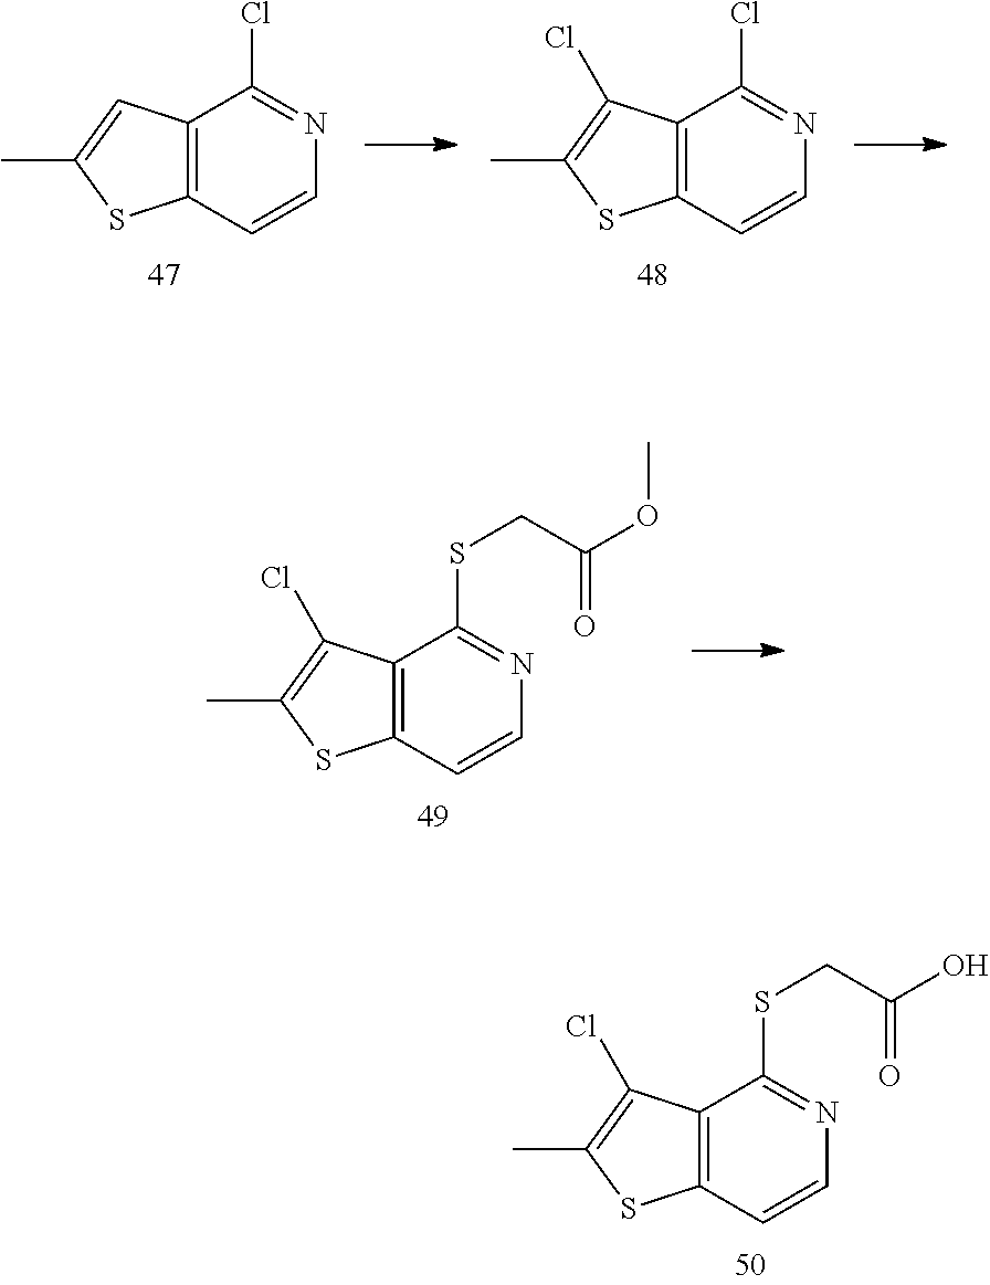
C12=C(C=CN=C1Cl)SC(C)=C2.C12=C(C=CN=C1Cl)SC(C)=C2Cl.C12=C(C=CN=C1SCC(OC)=O)SC(C)=C2Cl.C12=C(C=CN=C1SCC(O)=O)SC(C)=C2Cl
